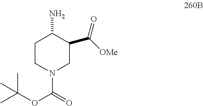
NC1CCN(C(=O)OC(C)(C)C)CC1C([OMe])=O
